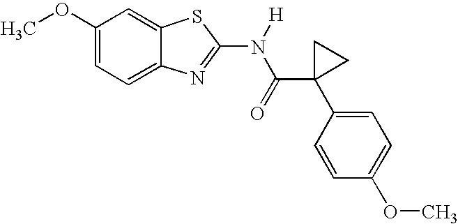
C1(OC)=CC=C2C(=C1)SC(N(C(C1(C3=CC=C(OC)C=C3)CC1)=O)[H])=N2
